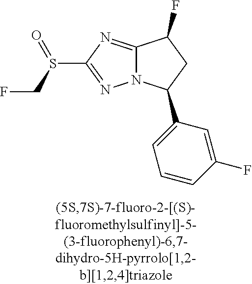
C12=NC(S(CF)=O)=NN1C(C1=CC=CC(F)=C1)CC2F
